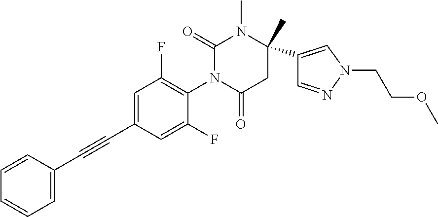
C1=CC=CC=C1C#CC1=CC(F)=C(N2C(=O)CC(C)(C3=CN(CCOC)N=C3)N(C)C2=O)C(F)=C1
